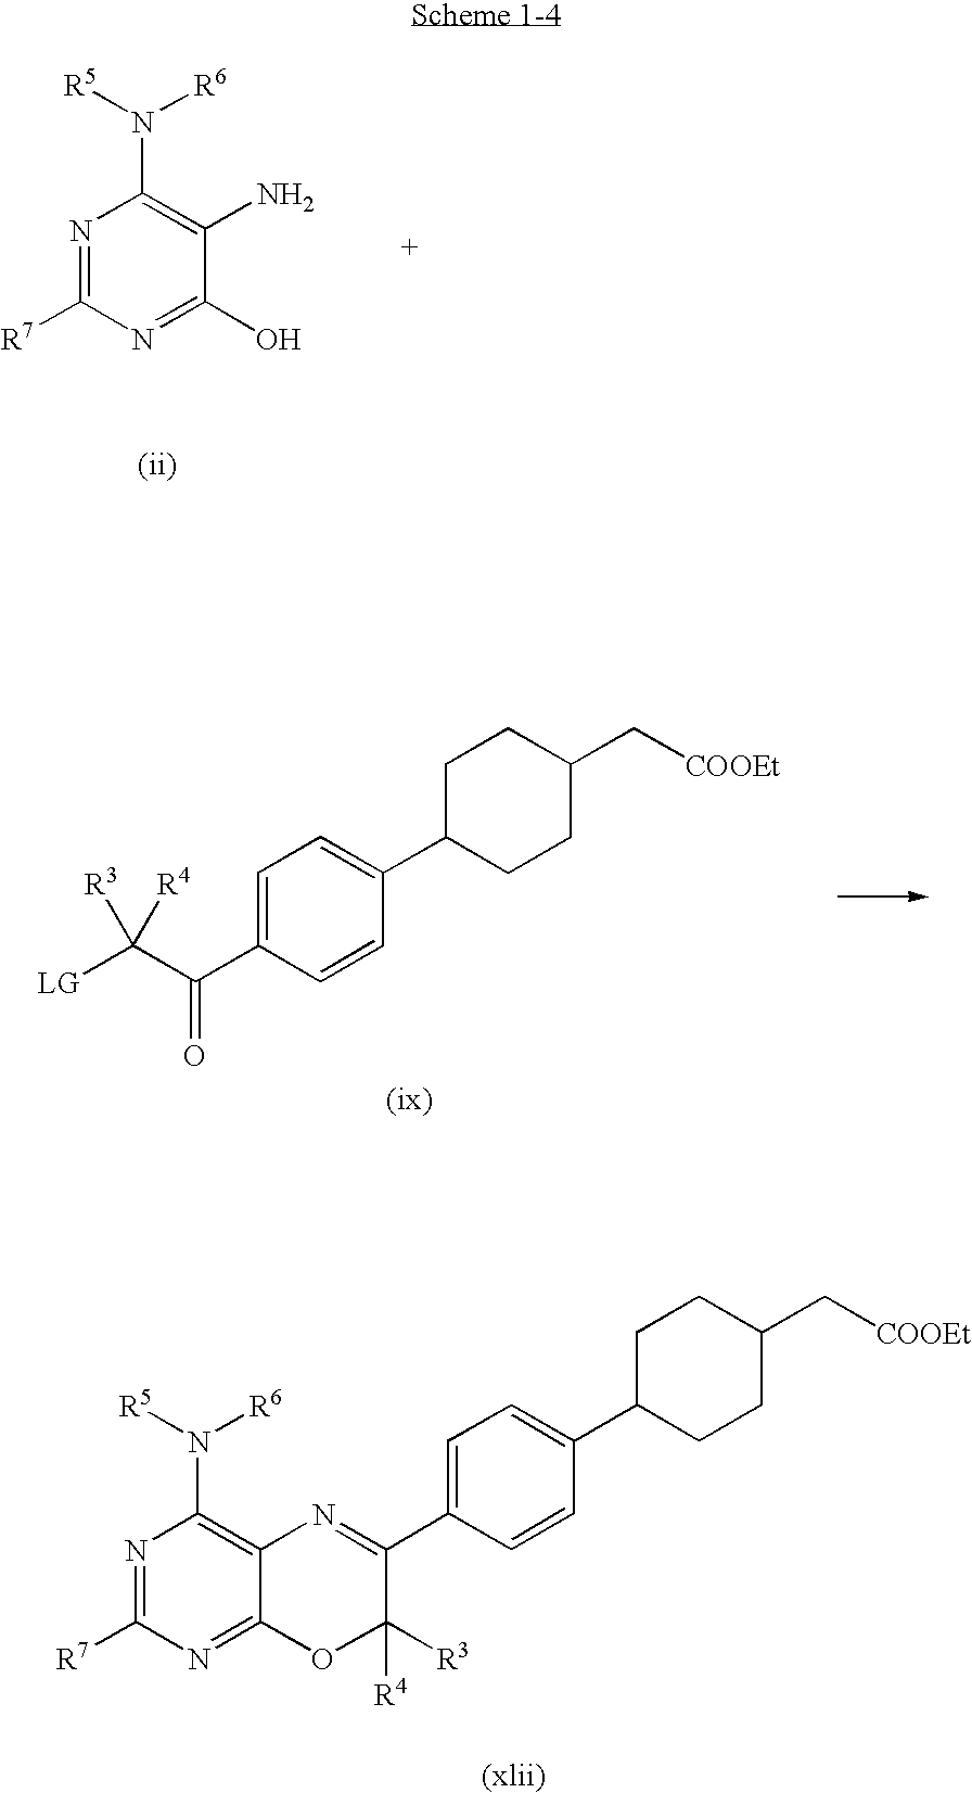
N1=C([R7])N=C(O)C(N)=C1N([R5])[R6].[LG]C(C(C1=CC=C(C2CCC(C[COOEt])CC2)C=C1)=O)([R3])[R4].C12=NC([R7])=NC(N([R5])[R6])=C1N=C(C1=CC=C(C3CCC(C[COOEt])CC3)C=C1)C([R3])([R4])O2
